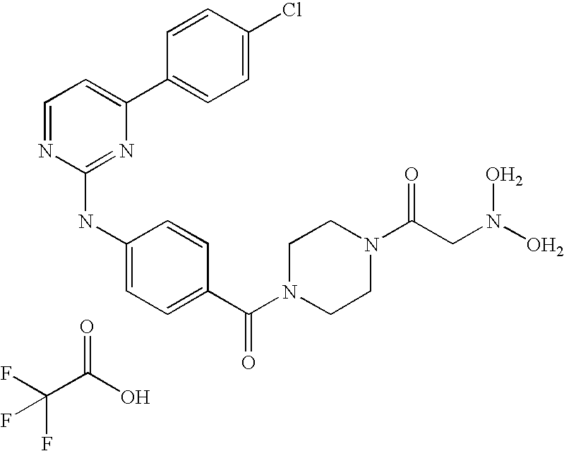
C1=NC(NC2=CC=C(C(N3CCN(C(CN(O)O)=O)CC3)=O)C=C2)=NC(C2=CC=C(Cl)C=C2)=C1.O=C(O)C(F)(F)F
